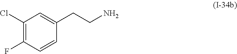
C1(Cl)=C(F)C=CC(CCN)=C1
